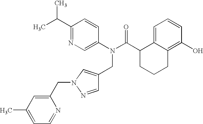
C1(C(C)C)=NC=C(N(C(C2CCCC3=C(O)C=CC=C23)=O)CC2=CN(CC3=CC(C)=CC=N3)N=C2)C=C1
